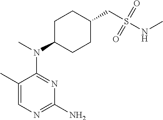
C1(C)=CN=C(N)N=C1N(C)C1CCC(CS(NC)(=O)=O)CC1
